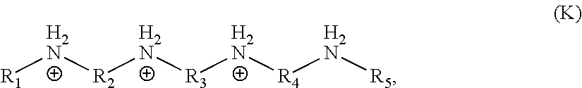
[R1][H2N][R2][H2N][R3][H2N][R4][H2N][R5]
